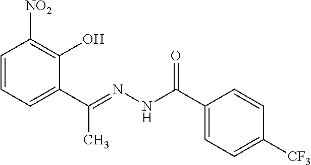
C1=CC=C(C(C)=NNC(=O)C2=CC=C([CF3])C=C2)C(O)=C1[NO2]
